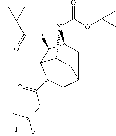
C12C3C(OC(C(C)(C)C)=O)C(N1C(OC(C)(C)C)=O)CC(C2)CN3C(=O)CC(F)(F)F
